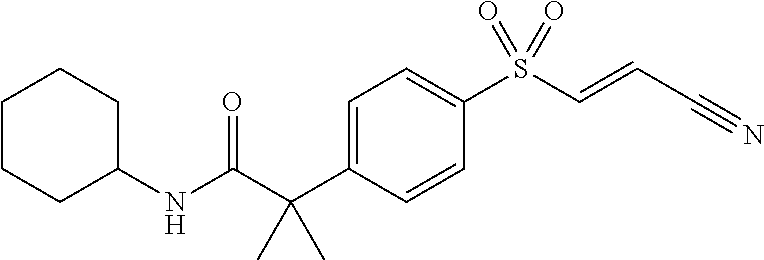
C1=C(C(C(NC2CCCCC2)=O)(C)C)C=CC(S(C=CC#N)(=O)=O)=C1
